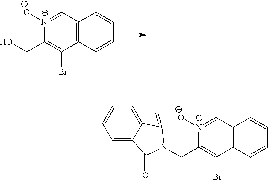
C12=C(C=[N+]([O-])C(C(O)C)=C1Br)C=CC=C2.C12=C(C=[N+]([O-])C(C(C)N3C(=O)C4=CC=CC=C4C3=O)=C1Br)C=CC=C2
